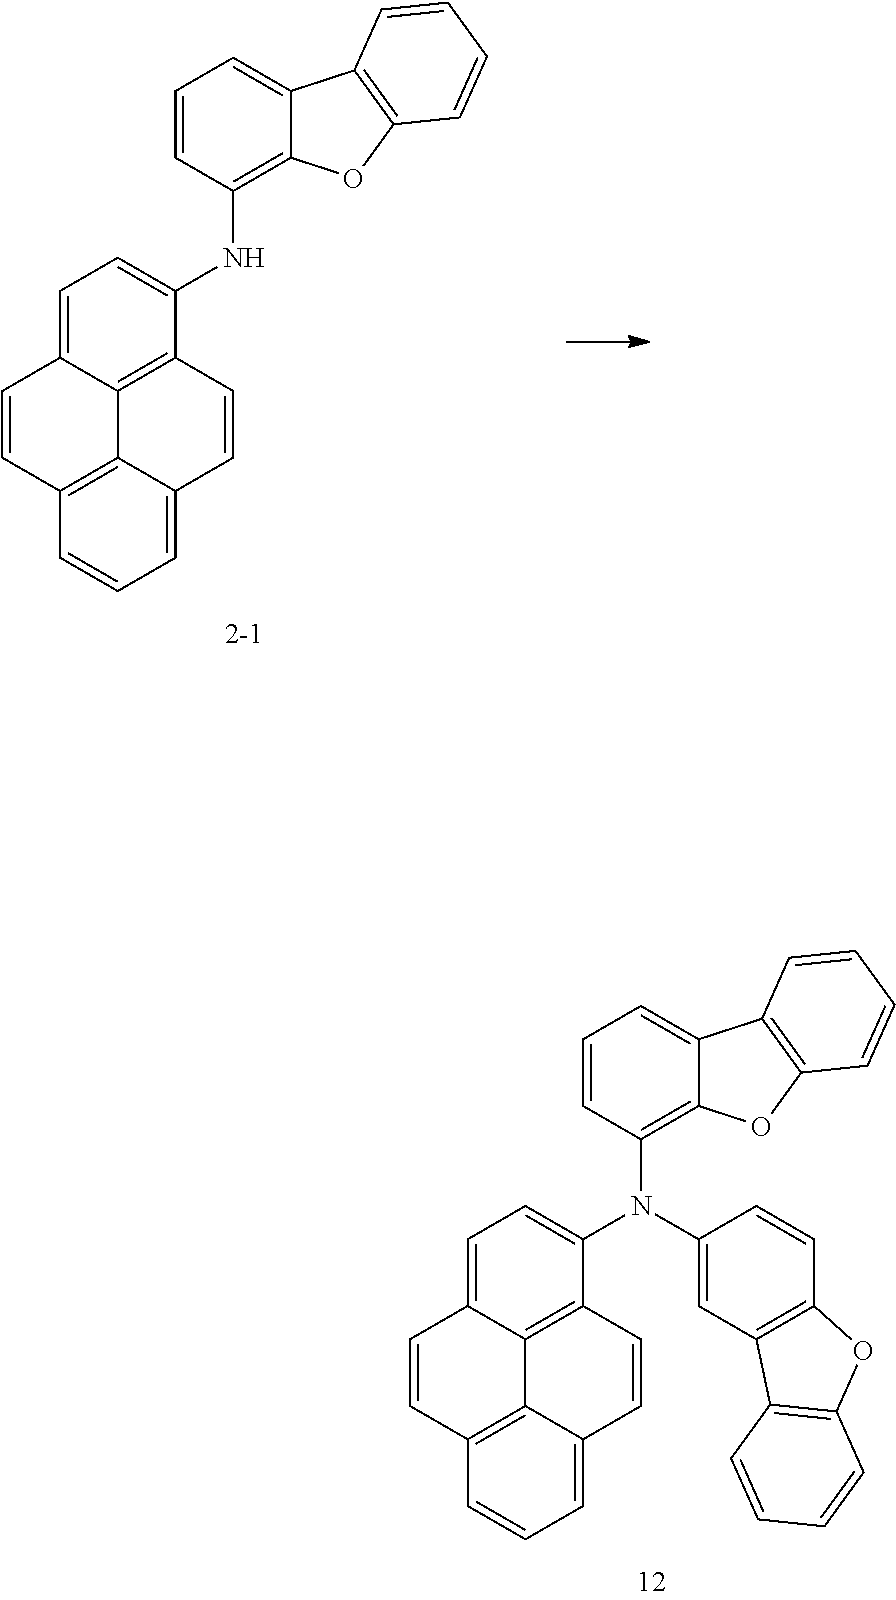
C1=C2C3=C(C(N(C4=C5C(=CC=C4)C4=C(O5)C=CC=C4)C4=CC5=C(C=C4)OC4=C5C=CC=C4)=C1)C=CC1=CC=CC(=C31)C=C2.C1=C2C3=C(C(NC4=C5C(=CC=C4)C4=C(O5)C=CC=C4)=C1)C=CC1=CC=CC(=C31)C=C2
